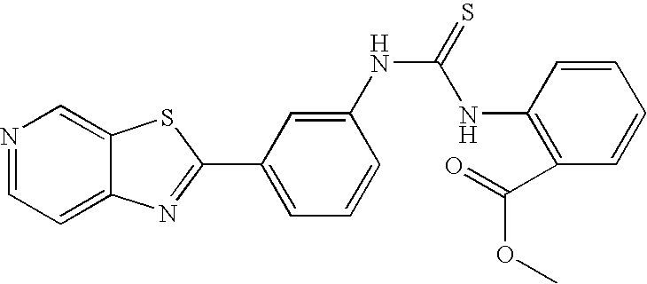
N1=CC=C2C(=C1)SC(C1=CC=CC(NC(=S)NC3=C(C(=O)OC)C=CC=C3)=C1)=N2
